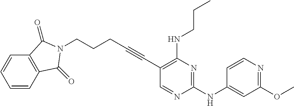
C(#CC1=C(NCCC)N=C(NC2=CC(OC)=NC=C2)N=C1)CCCN1C(=O)C2=C(C=CC=C2)C1=O
